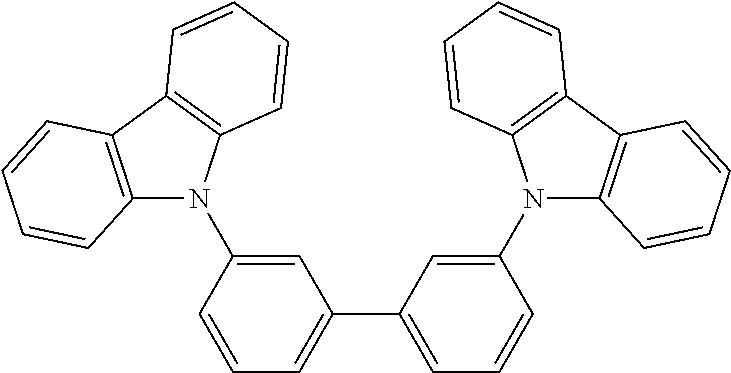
C1=C(N2C3=C(C4=C2C=CC=C4)C=CC=C3)C=CC=C1C1=CC=CC(N2C3=C(C4=C2C=CC=C4)C=CC=C3)=C1
